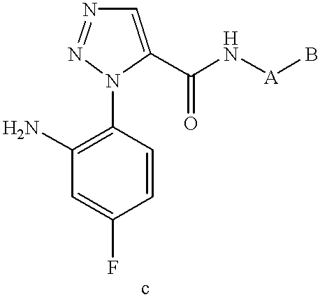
C1(N)=C(N2C(C(N[A]B)=O)=CN=N2)C=CC(F)=C1
